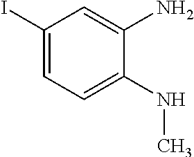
C1(I)=CC=C(NC)C(N)=C1
